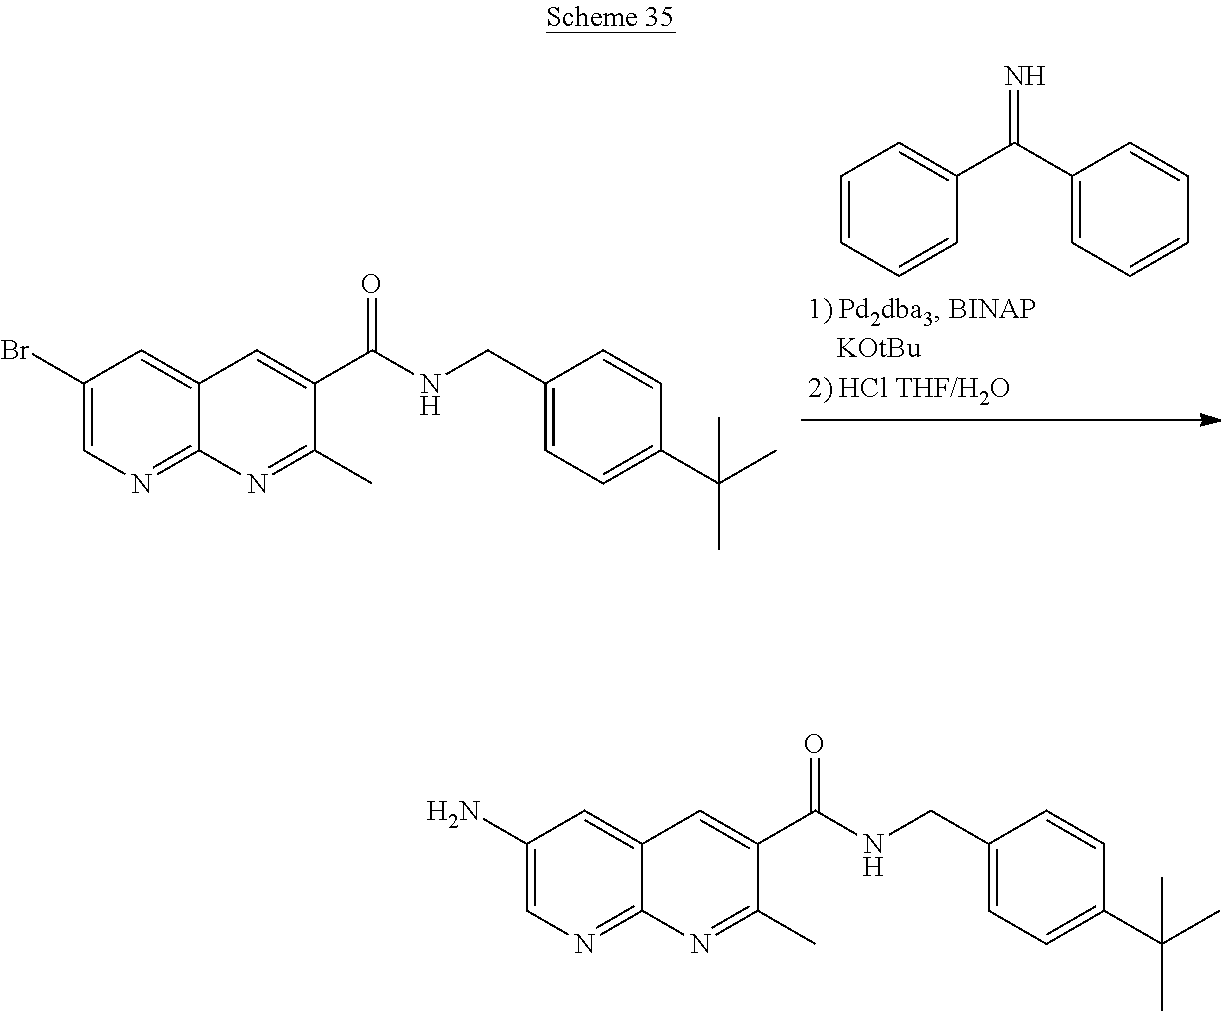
C1=CC=C(C(C2=CC=CC=C2)=N)C=C1.C1(Br)=CN=C2C(=C1)C=C(C(NCC1=CC=C(C(C)(C)C)C=C1)=O)C(C)=N2.C1(N)=CN=C2C(=C1)C=C(C(NCC1=CC=C(C(C)(C)C)C=C1)=O)C(C)=N2
